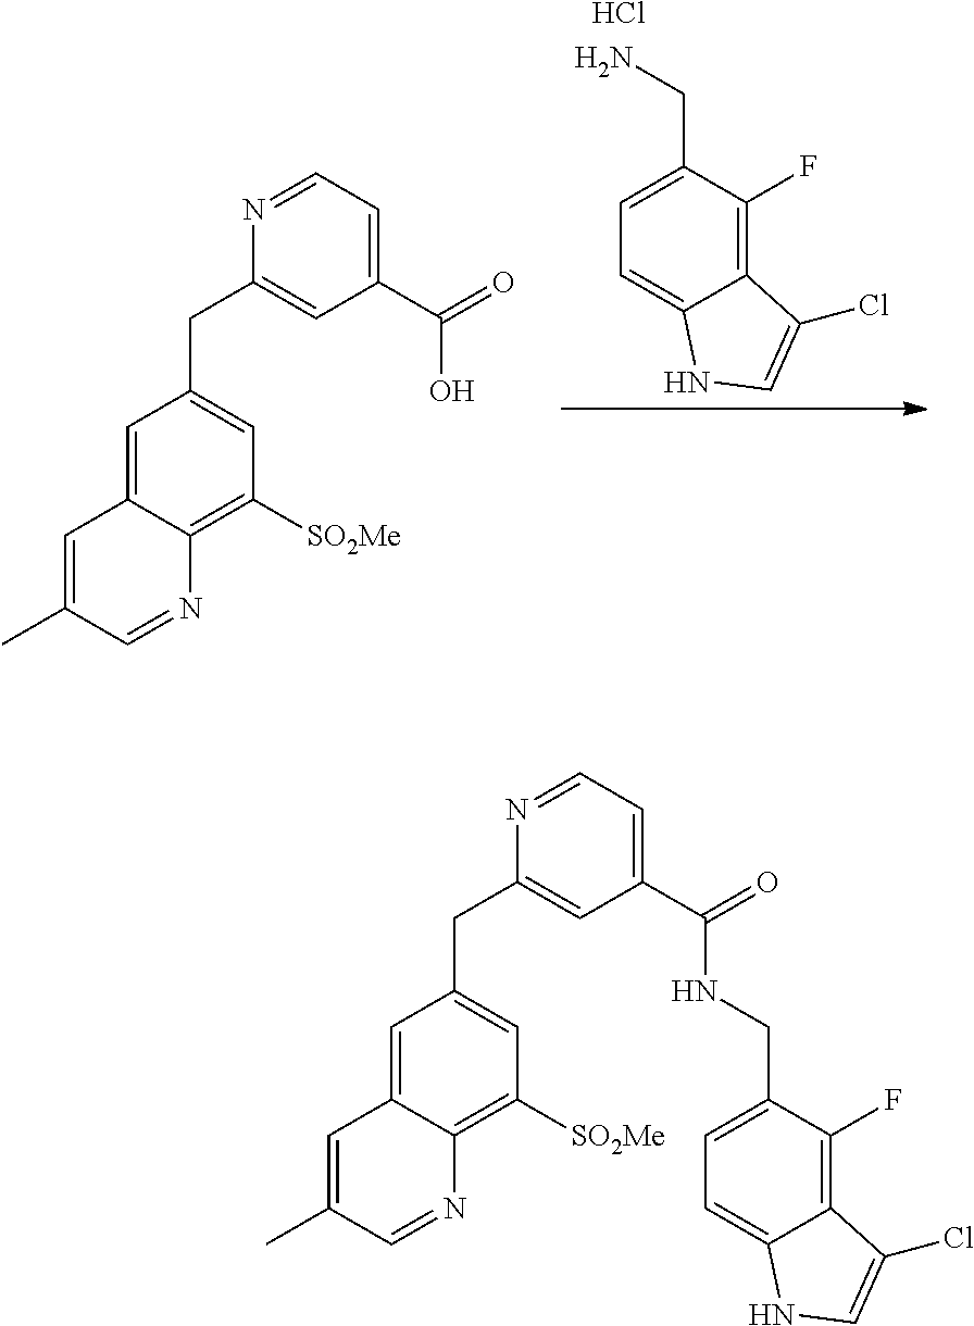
Cl.C1(CN)=CC=C2C(=C1F)C(Cl)=CN2.C1=C2C(=C([SO2Me])C=C1CC1=CC(C(=O)O)=CC=N1)N=CC(C)=C2.C1=C2C(=C([SO2Me])C=C1CC1=CC(C(=O)NCC3=CC=C4C(=C3F)C(Cl)=CN4)=CC=N1)N=CC(C)=C2
